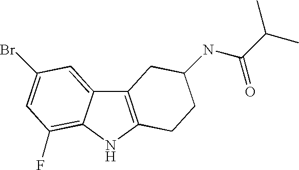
C12=C(NC3=C(F)C=C(Br)C=C13)CCC(NC(C(C)C)=O)C2
